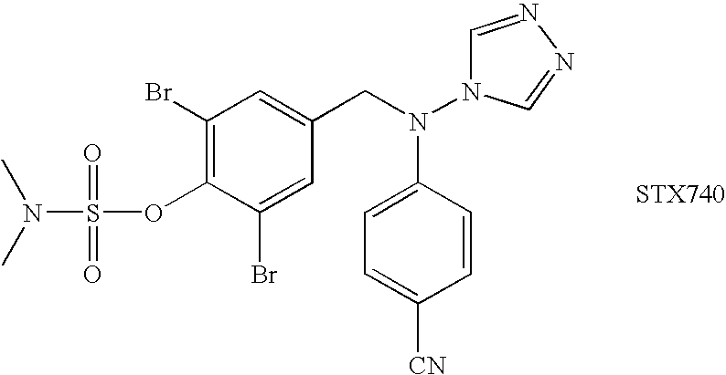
C1(Br)=CC(CN(C2=CC=C([CN])C=C2)N2C=NN=C2)=CC(Br)=C1OS(=O)(=O)N(C)C
